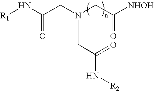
[R1]NC(CN(CC([NHOH])=O)CC(N[R2])=O)=O
